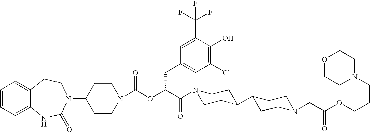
C1(N2C(=O)NC3=CC=CC=C3CC2)CCN(C(OC(C(=O)N2CCC(C3CCN(CC(OCCCN4CCOCC4)=O)CC3)CC2)CC2=CC(Cl)=C(O)C(C(F)(F)F)=C2)=O)CC1
